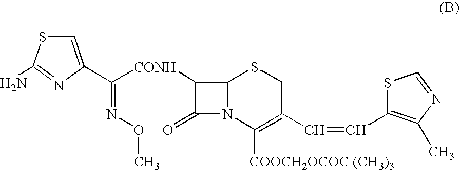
C1=C(C([CONH]C2C3N(C2=O)C([COOCH2OCOC (CH3)3])=C(C=CC2=C(C)N=CS2)CS3)=NOC)N=C(N)S1
